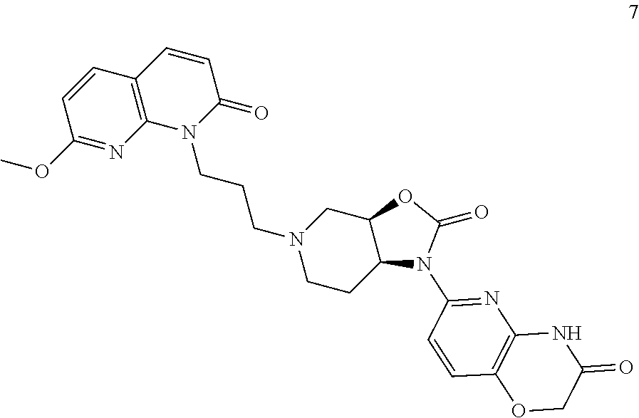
C12C(N(C3=NC4=C(C=C3)OCC(=O)N4)C(=O)O1)CCN(CCCN1C(=O)C=CC3=C1N=C(OC)C=C3)C2
